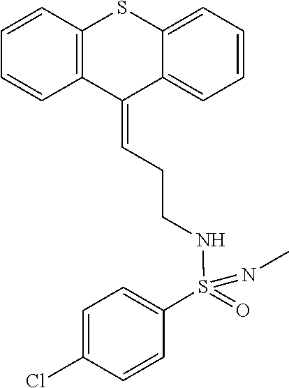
O=S(=NC)(NCCC=C1C2=CC=CC=C2SC2=C1C=CC=C2)C1=CC=C(Cl)C=C1
